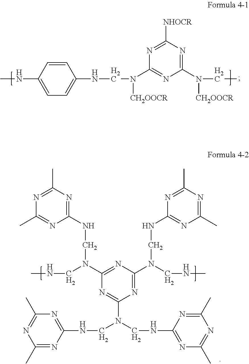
C1(NC)=CC=C(NCN(C2=NC(N(CC)[CH2OOCR])=NC([NHOCR])=N2)[CH2OOCR])C=C1.N1=C(C)N=C(NCN(CNC)C2=NC(N(CNC)CNC3=NC(C)=NC(C)=N3)=NC(N(CNC3=NC(C)=NC(C)=N3)CNC3=NC(C)=NC(C)=N3)=N2)N=C1C
